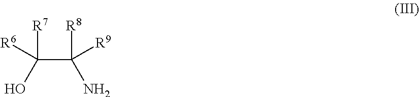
C(O)(C(N)([R8])[R9])([R7])[R6]
